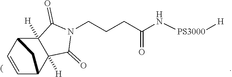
C1=CC2C3([H])C([H])(C1C2)C(=O)N(CCCC(N[PS3000][H])=O)C3=O
